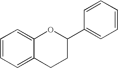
C1=CC=C2C(=C1)OC(C1=CC=CC=C1)CC2
